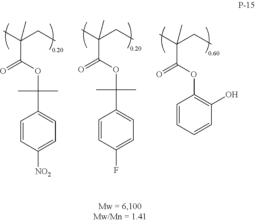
O(C(C(C)(C)CC)=O)C1=C(O)C=CC=C1.C1=CC([NO2])=CC=C1C(C)(C)OC(C(C)(C)CC)=O.C1=CC(F)=CC=C1C(C)(C)OC(C(C)(C)CC)=O
